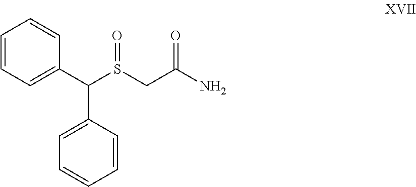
C1=CC=C(C(S(CC(N)=O)=O)C2=CC=CC=C2)C=C1
